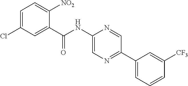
C1=C(Cl)C=C(C(NC2=CN=C(C3=CC=CC([CF3])=C3)C=N2)=O)C([NO2])=C1
